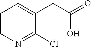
C1=CN=C(Cl)C(CC(O)=O)=C1
